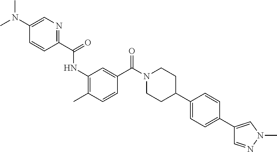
CC1=C(NC(C2=NC=C(N(C)C)C=C2)=O)C=C(C(N2CCC(C3=CC=C(C4=CN(C)N=C4)C=C3)CC2)=O)C=C1
